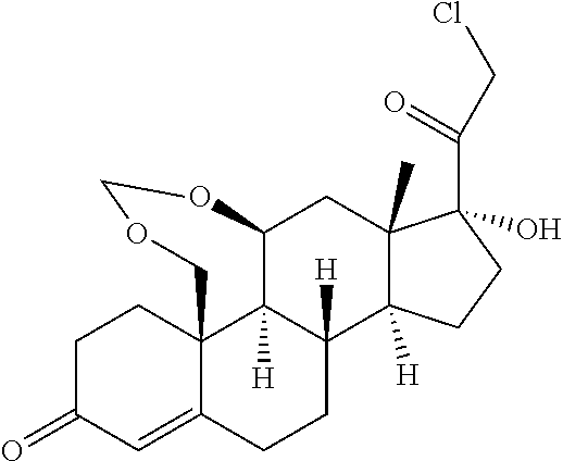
C1(=O)C=C2C3(CC1)C1([H])C([H])(CC2)C2([H])C(C)(CC1OCOC3)C(O)(C(CCl)=O)CC2
